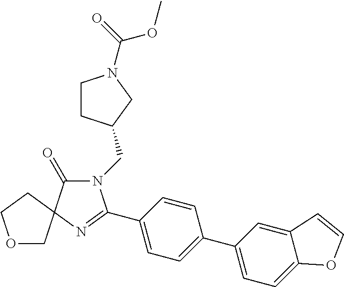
N1(CC2CCN(C(=O)OC)C2)C(=O)C2(N=C1C1=CC=C(C3=CC=C4C(=C3)C=CO4)C=C1)CCOC2
